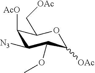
C1([AcO])C([N3])C(OC)C([OAc])OC1C[OAc]
